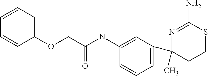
C1=CC=C(OCC(NC2=CC(C3(C)CCSC(N)=N3)=CC=C2)=O)C=C1
